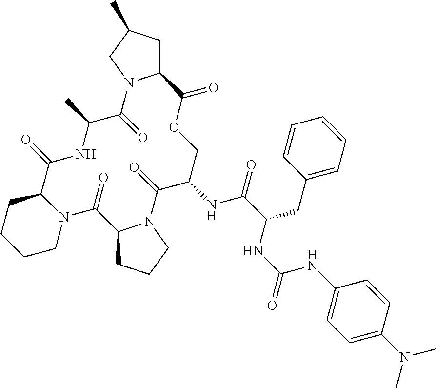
N12C(CCCC1)C(=O)NC(C)C(=O)N1C(CC(C)C1)C(=O)OCC(NC(C(NC(NC1=CC=C(N(C)C)C=C1)=O)CC1=CC=CC=C1)=O)C(=O)N1C(C2=O)CCC1
